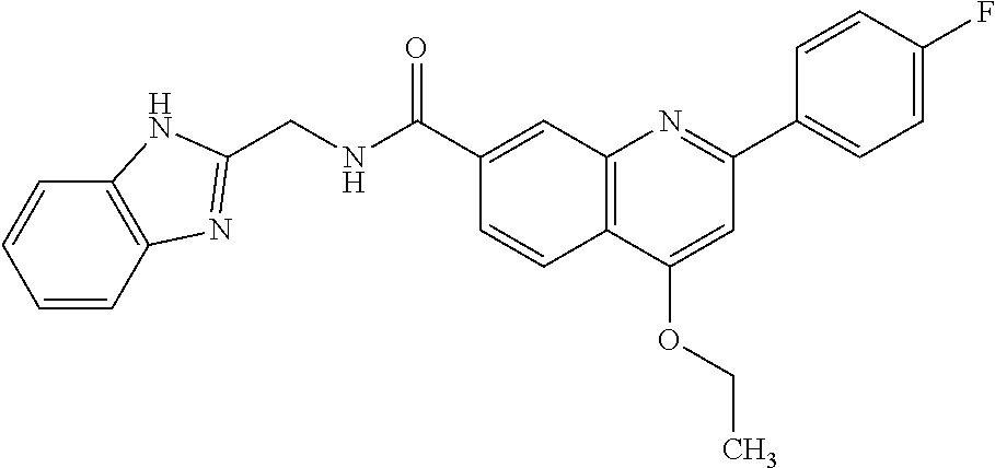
C1(C(NCC2=NC3=C(N2)C=CC=C3)=O)=CC2=C(C=C1)C(OCC)=CC(C1=CC=C(F)C=C1)=N2
